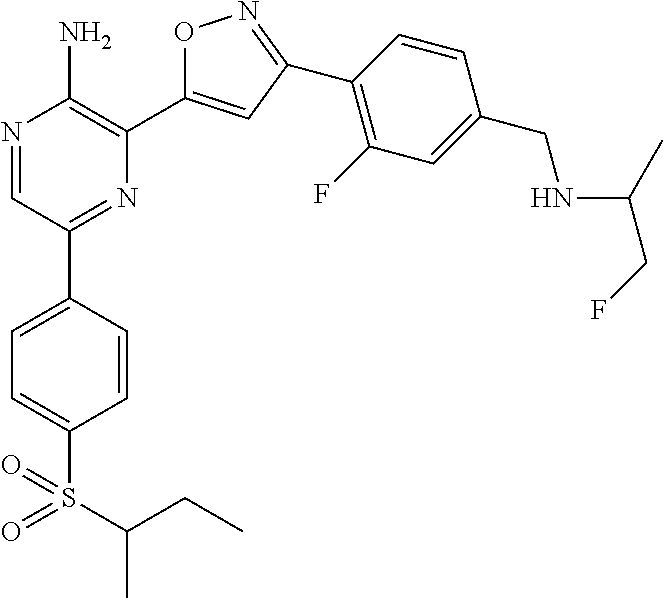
N1=CC(C2=CC=C(S(C(C)CC)(=O)=O)C=C2)=NC(C2=CC(C3=C(F)C=C(CNC(C)CF)C=C3)=NO2)=C1N
